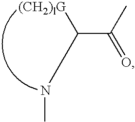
C(C(C)=O)([(CH2)lG])NC
